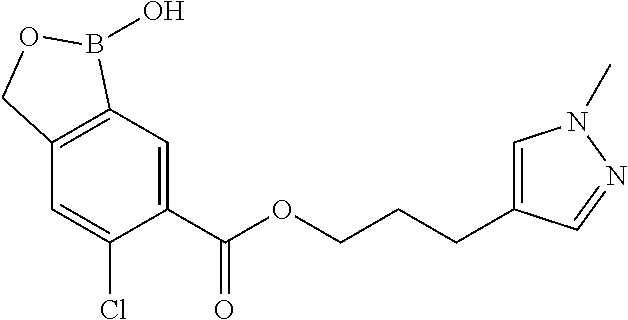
C1=C(C(OCCCC2=CN(C)N=C2)=O)C(Cl)=CC2=C1B(O)OC2
